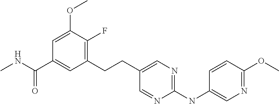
C1(CCC2=CN=C(NC3=CN=C(OC)C=C3)N=C2)=C(F)C(OC)=CC(C(NC)=O)=C1
